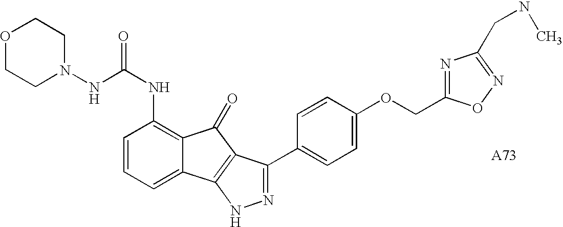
C(NC1=C2C(=CC=C1)C1=C(C2=O)C(C2=CC=C(OCC3=NC(CNC)=NO3)C=C2)=NN1)(=O)NN1CCOCC1
